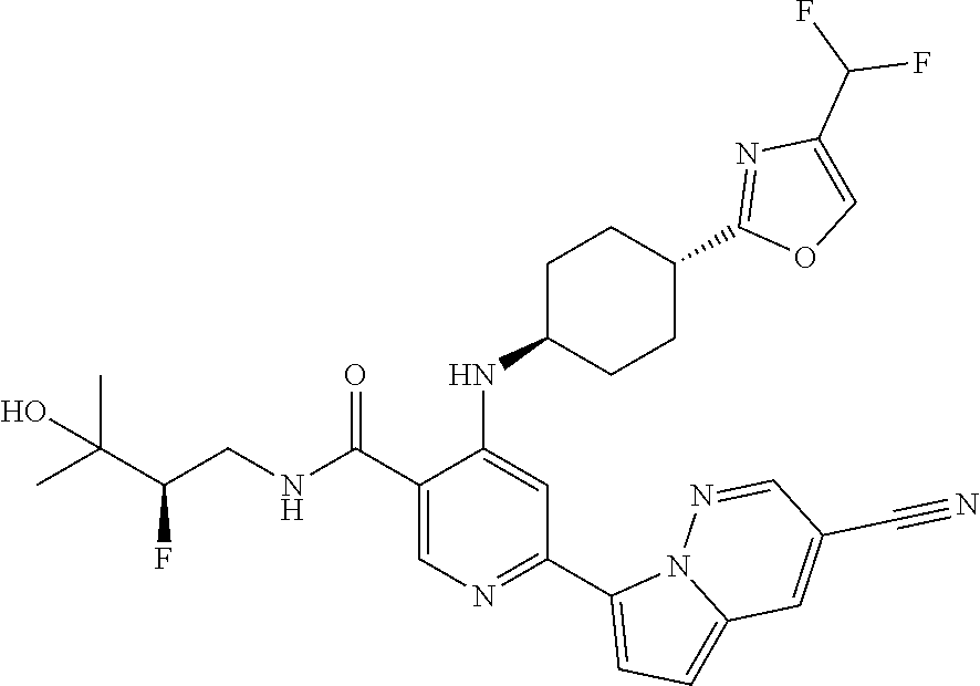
C1(C(NCC(C(C)(C)O)F)=O)=CN=C(C2=CC=C3N2N=CC(C#N)=C3)C=C1NC1CCC(C2=NC(C(F)F)=CO2)CC1
